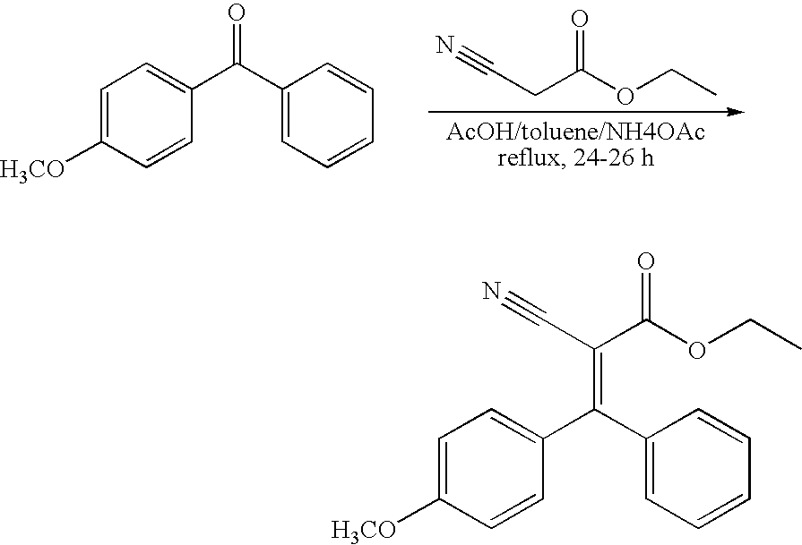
C1=C([H3CO])C=CC(C(C2=CC=CC=C2)=O)=C1.C(CC(OCC)=O)#N.C1=C([H3CO])C=CC(C(C2=CC=CC=C2)=C(C#N)C(OCC)=O)=C1
